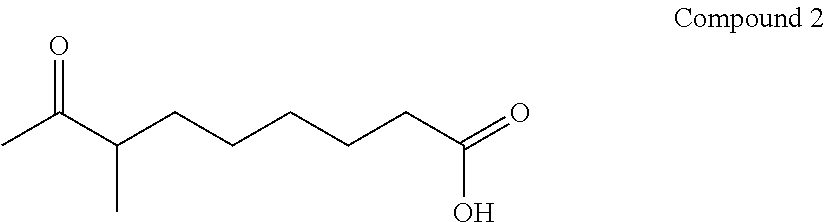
CC(C(CCCCCC(=O)O)C)=O
